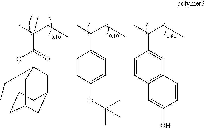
C1=C(OC(C)(C)C)C=CC(C(C)CC)=C1.C12=C(C=CC(C(C)CC)=C1)C=C(O)C=C2.O=C(OC1(CC)C2CC3CC(CC1C3)C2)C(C)(CC)C
